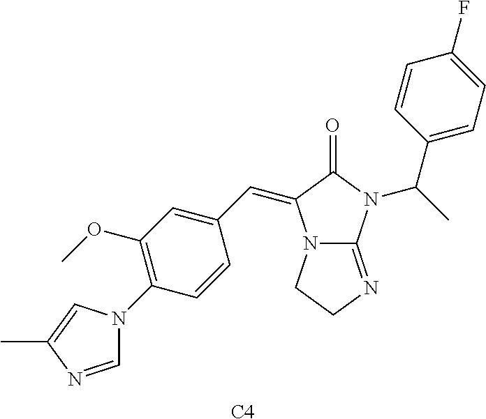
C1=NC(C)=CN1C1=C(OC)C=C(C=C2N3C(=NCC3)N(C(C)C3=CC=C(F)C=C3)C2=O)C=C1.[C4]
